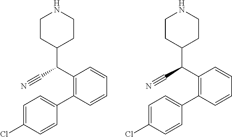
C1=C(Cl)C=CC(C2=C(C(C#N)C3CCNCC3)C=CC=C2)=C1.C1=C(Cl)C=CC(C2=C(C(C#N)C3CCNCC3)C=CC=C2)=C1
